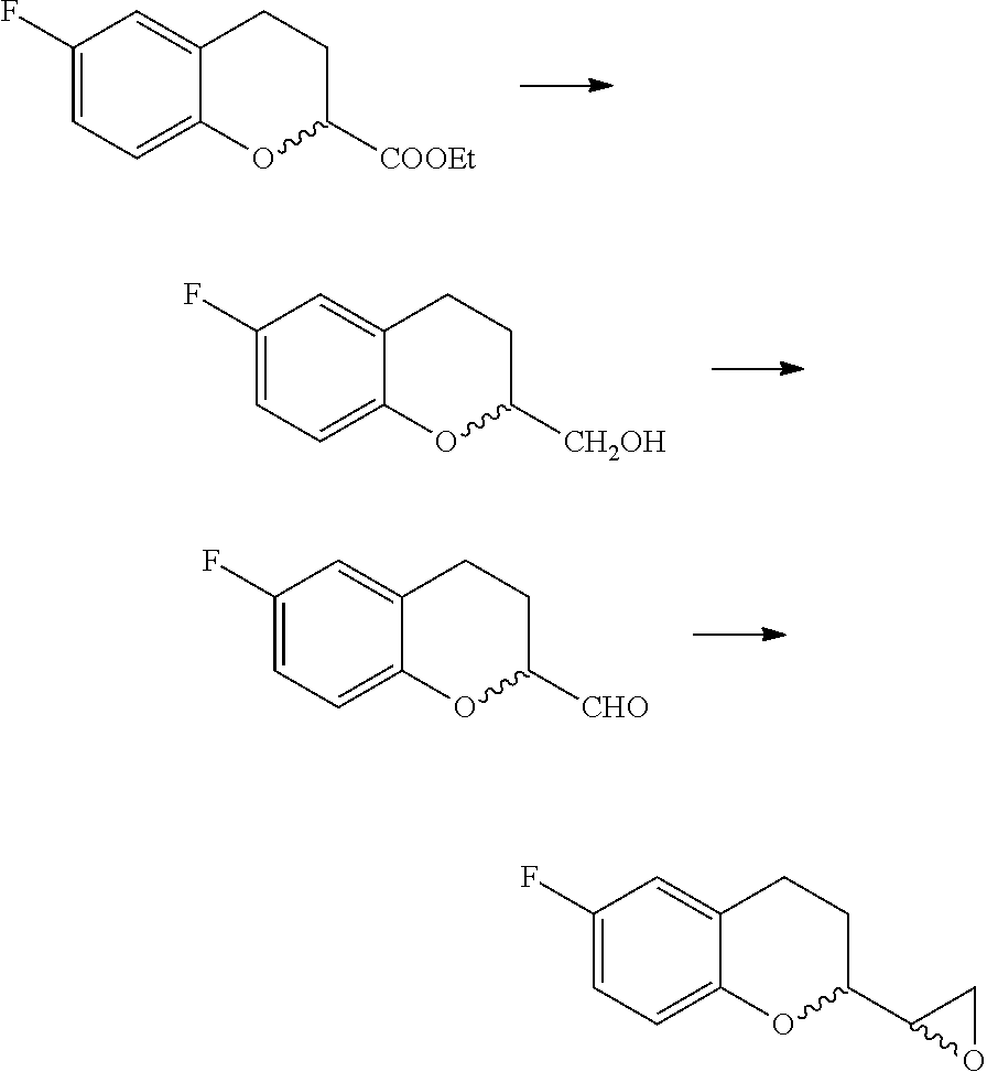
C1(F)=CC=C2C(=C1)CCC([COOEt])O2.C1(F)=CC=C2C(=C1)CCC([CH2OH])O2.C1(F)=CC=C2C(=C1)CCC([CHO])O2.C1(F)=CC=C2C(=C1)CCC(C1OC1)O2
